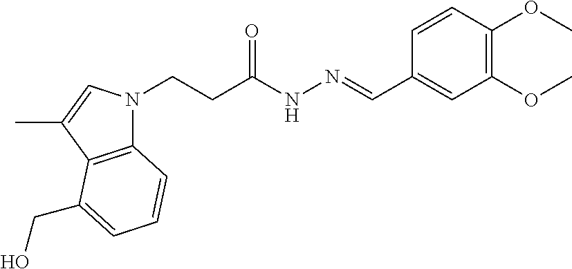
C(CN1C2=C(C(C)=C1)C(CO)=CC=C2)C(NN=CC1=CC(OC)=C(OC)C=C1)=O
